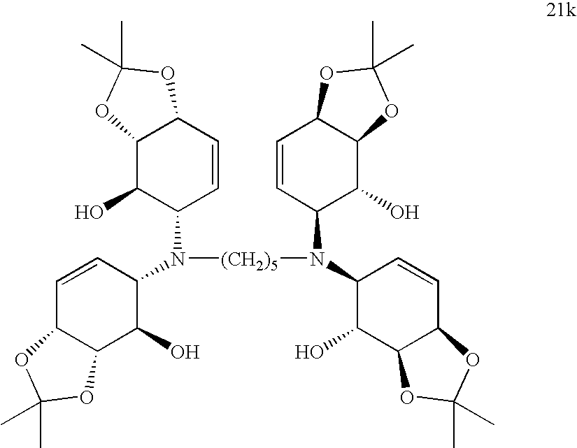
C1=CC(N([(CH2)5]N(C2C(O)C3C(C=C2)OC(C)(C)O3)C2C(O)C3C(C=C2)OC(C)(C)O3)C2C=CC3C(C2O)OC(C)(C)O3)C(O)C2C1OC(C)(C)O2
